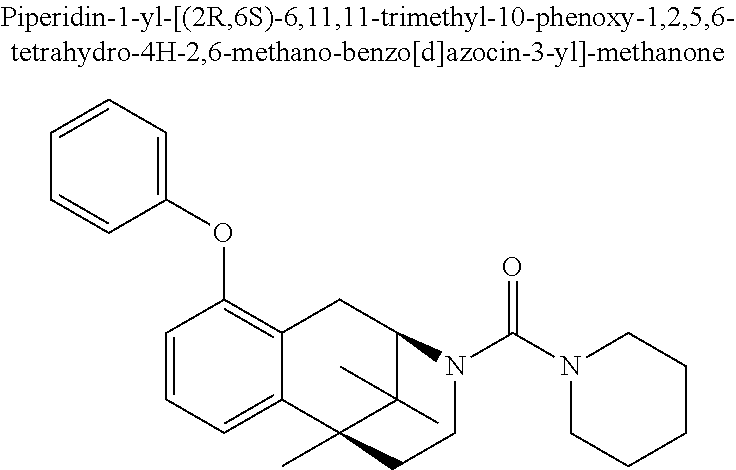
C1=CC=C2C(=C1OC1=CC=CC=C1)CC1C(C)(C)C2(C)CCN1C(N1CCCCC1)=O
